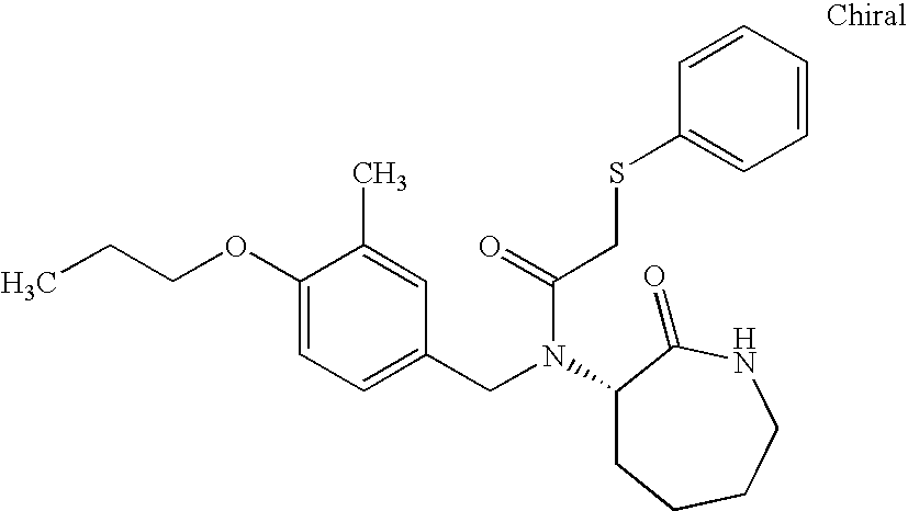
CCCOC1=CC=C(CN(C(CSC2=CC=CC=C2)=O)C2CCCCNC2=O)C=C1C
